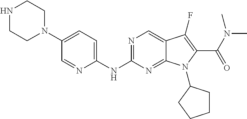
N1=C(NC2=CC=C(N3CCNCC3)C=N2)N=C2C(=C1)C(F)=C(C(N(C)C)=O)N2C1CCCC1
